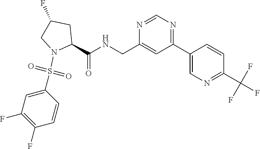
C1(C2=NC=NC(CNC(C3CC(F)CN3S(=O)(=O)C3=CC(F)=C(F)C=C3)=O)=C2)=CN=C(C(F)(F)F)C=C1
